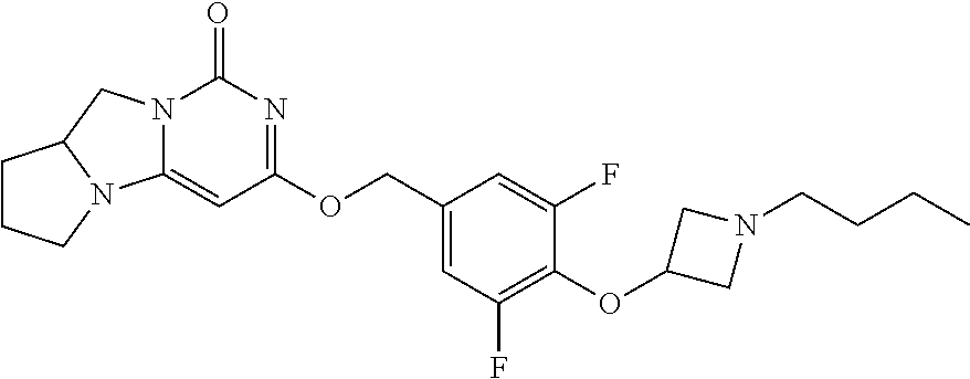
N12C(=CC(OCC3=CC(F)=C(OC4CN(CCCC)C4)C(F)=C3)=NC1=O)N1C(C2)CCC1
